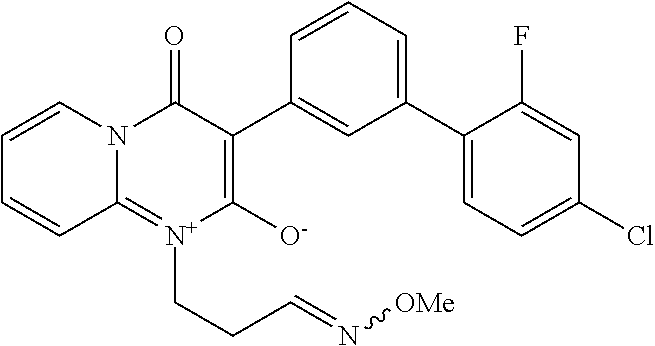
C1(C2=CC=C(Cl)C=C2F)=CC=CC(C2=C([O-])[N+](CCC=N[OMe])=C3N(C=CC=C3)C2=O)=C1
